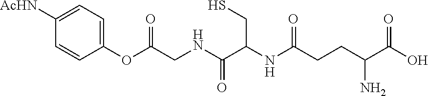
C1(OC(CNC(C(NC(CCC(N)C(O)=O)=O)CS)=O)=O)=CC=C([AcHN])C=C1
